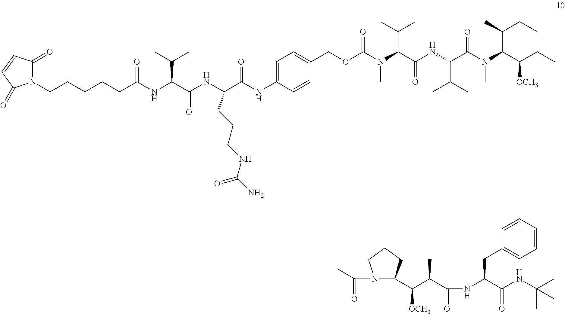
N(C(C(NC(C(=O)N(C(C(CC)[OCH3])C(C)CC)C)C(C)C)=O)C(C)C)(C)C(OCC1=CC=C(NC(C(NC(C(NC(CCCCCN2C(=O)C=CC2=O)=O)C(C)C)=O)CCCNC(N)=O)=O)C=C1)=O.CC(=O)N1C(C(C(C(NC(C(NC(C)(C)C)=O)CC2=CC=CC=C2)=O)C)[OCH3])CCC1
